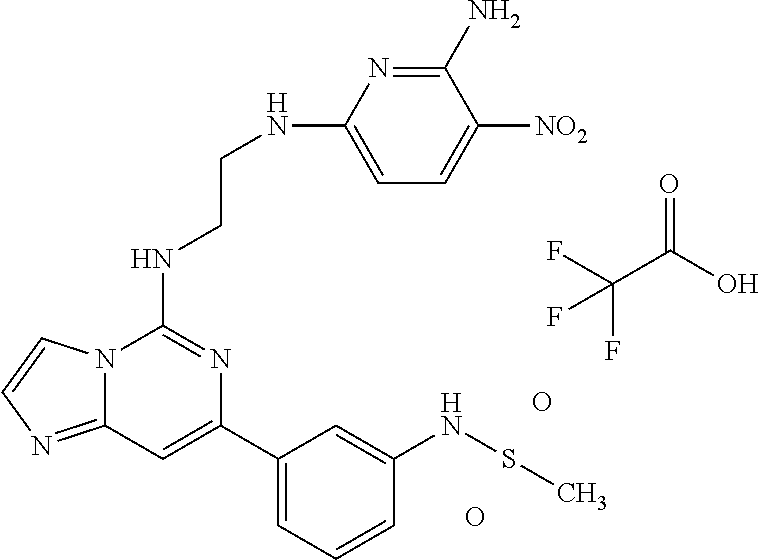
C12=NC=CN1C(NCCNC1=CC=C([NO2])C(N)=N1)=NC(C1=CC=CC(NSC)=C1)=C2.O.O.FC(C(O)=O)(F)F
